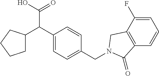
C1=C(F)C2=C(C=C1)C(=O)N(CC1=CC=C(C(C(O)=O)C3CCCC3)C=C1)C2
